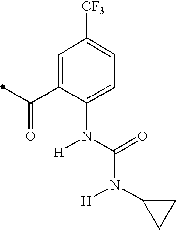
C1=C(C(=O)C)C(N(C(=O)N([H])C2CC2)[H])=CC=C1[CF3]
